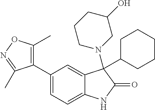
C1(C2=CC=C3C(=C2)C(C2CCCCC2)(N2CC(O)CCC2)C(=O)N3)=C(C)ON=C1C
